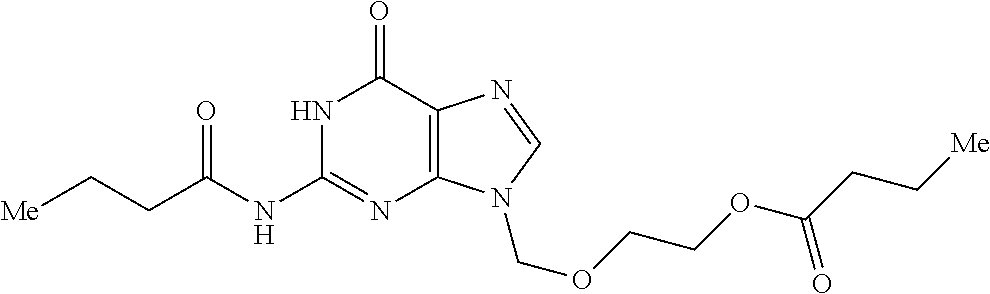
N1C(NC(CC[Me])=O)=NC2=C(C1=O)N=CN2COCCOC(CC[Me])=O
